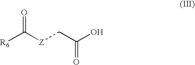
[R6]C([Z]CC(O)=O)=O
